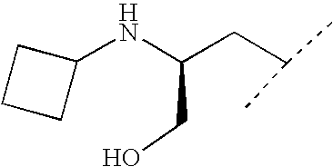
C1(NC(CC(C)C)CO)CCC1
